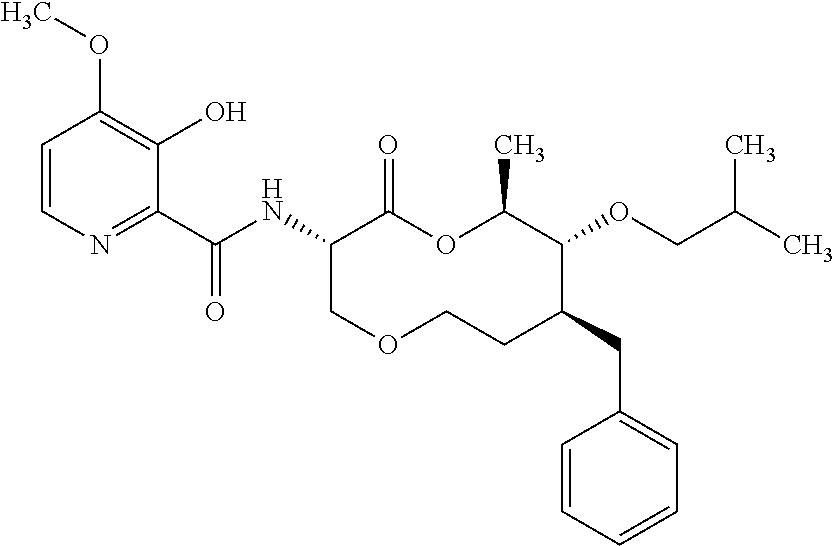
C1(C(NC2C(=O)OC(C)C(OCC(C)C)C(CC3=CC=CC=C3)CCOC2)=O)=NC=CC(OC)=C1O
